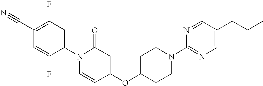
C1(C#N)=C(F)C=C(N2C=CC(OC3CCN(C4=NC=C(CCC)C=N4)CC3)=CC2=O)C(F)=C1
